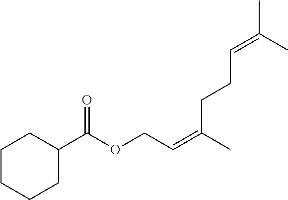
CC(=CCOC(C1CCCCC1)=O)CCC=C(C)C
